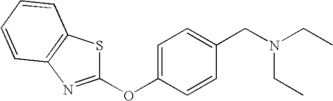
C1(CN(CC)CC)=CC=C(OC2=NC3=C(C=CC=C3)S2)C=C1
